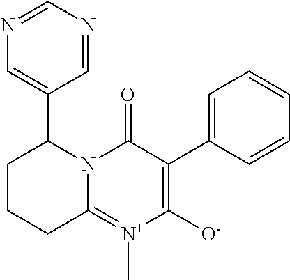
C1(C2CCCC3=[N+](C)C([O-])=C(C4=CC=CC=C4)C(=O)N23)=CN=CN=C1
